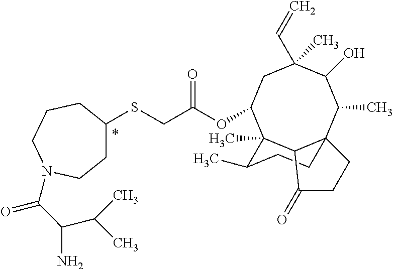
C1(SCC(OC2C3(C)C4C(C(C)C(O)C(C)(C=C)C2)(CCC3C)CCC4=O)=O)CCN(C(C(C(C)C)N)=O)CCC1.*
